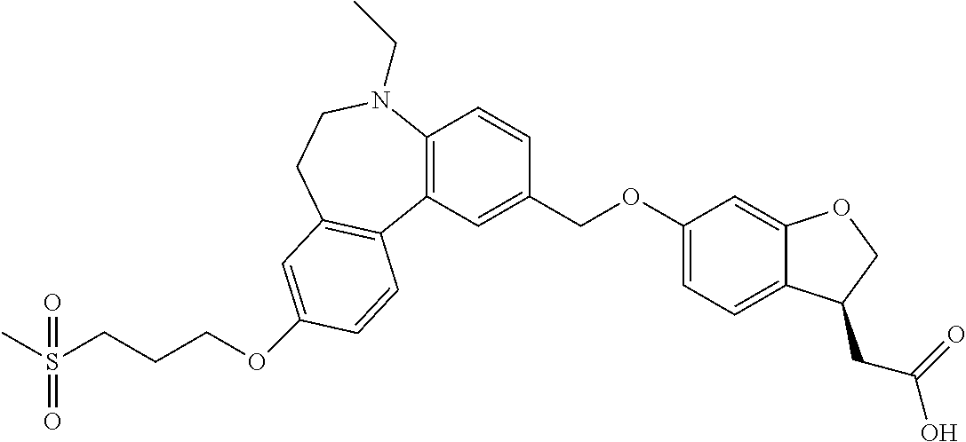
CS(CCCOC1=CC2=C(C3=C(C=CC(COC4=CC=C5C(=C4)OCC5CC(=O)O)=C3)N(CC)CC2)C=C1)(=O)=O
